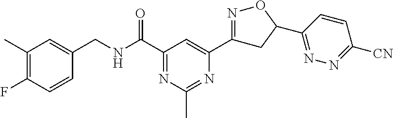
C1(C)=C(F)C=CC(CNC(C2=NC(C)=NC(C3=NOC(C4=NN=C([CN])C=C4)C3)=C2)=O)=C1
